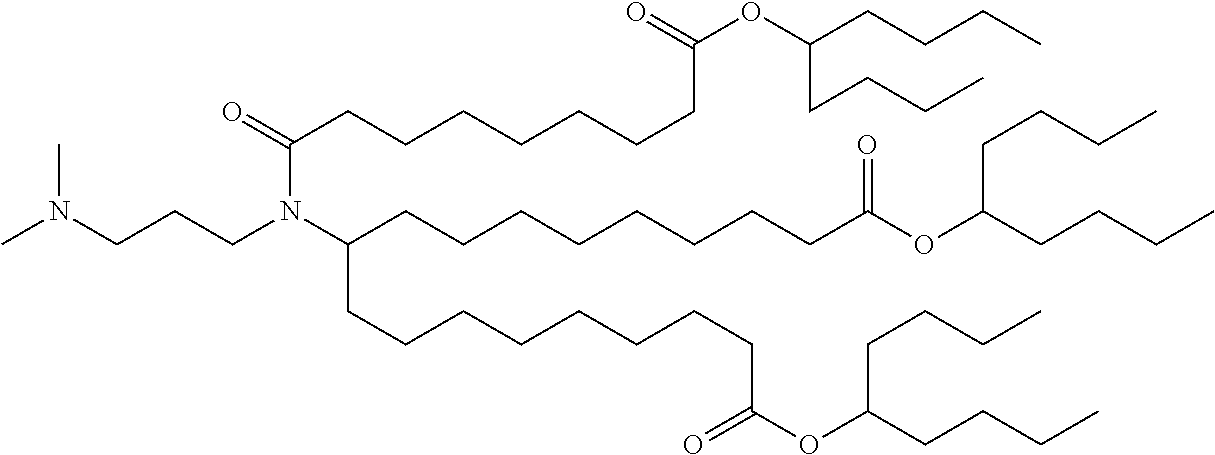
N(CCCN(C(CCCCCCCCC(OC(CCCC)CCCC)=O)CCCCCCCCC(OC(CCCC)CCCC)=O)C(=O)CCCCCCCC(OC(CCCC)CCCC)=O)(C)C
